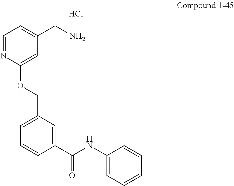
Cl.C1=NC(OCC2=CC=CC(C(NC3=CC=CC=C3)=O)=C2)=CC(CN)=C1
